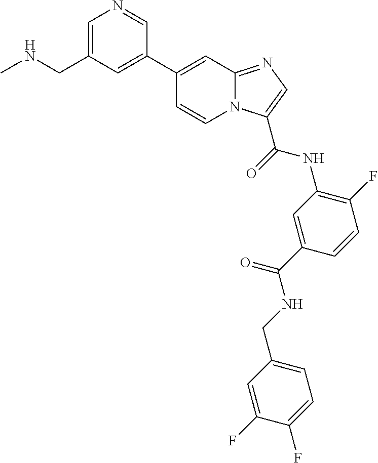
C1=C(CNC)C=C(C2=CC3=NC=C(C(=O)NC4=C(F)C=CC(C(=O)NCC5=CC=C(F)C(F)=C5)=C4)N3C=C2)C=N1
